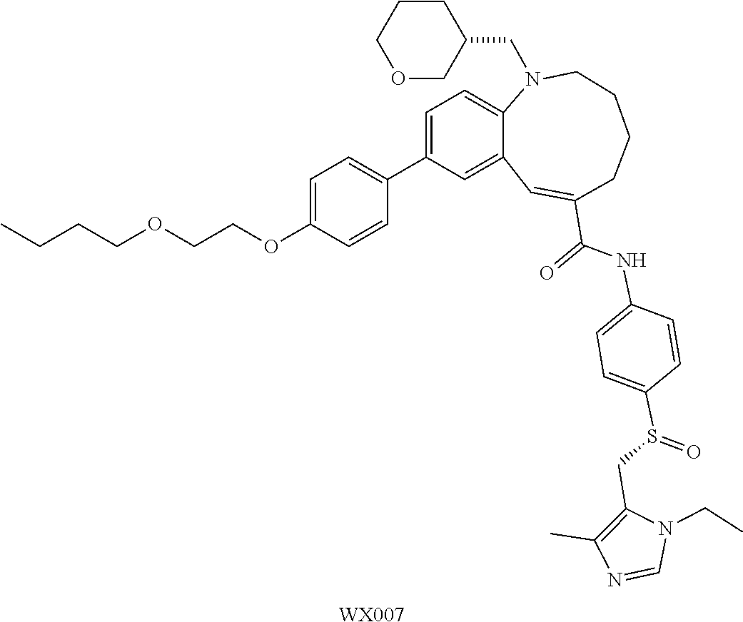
[WX007].CCCCOCCOC1=CC=C(C2=CC=C3N(CC4CCCOC4)CCCCC(C(=O)NC4=CC=C(S(CC5=C(C)N=CN5CC)=O)C=C4)=CC3=C2)C=C1
